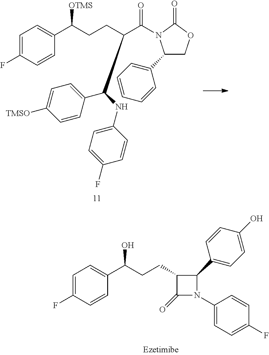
C1=C(F)C=CC(C([OTMS])CCC(C(=O)N2C(C3=CC=CC=C3)COC2=O)C(C2=CC=C([TMSO])C=C2)NC2=CC=C(F)C=C2)=C1.C1=C(F)C=CC(C(O)CCC2C(=O)N(C3=CC=C(F)C=C3)C2C2=CC=C(O)C=C2)=C1
